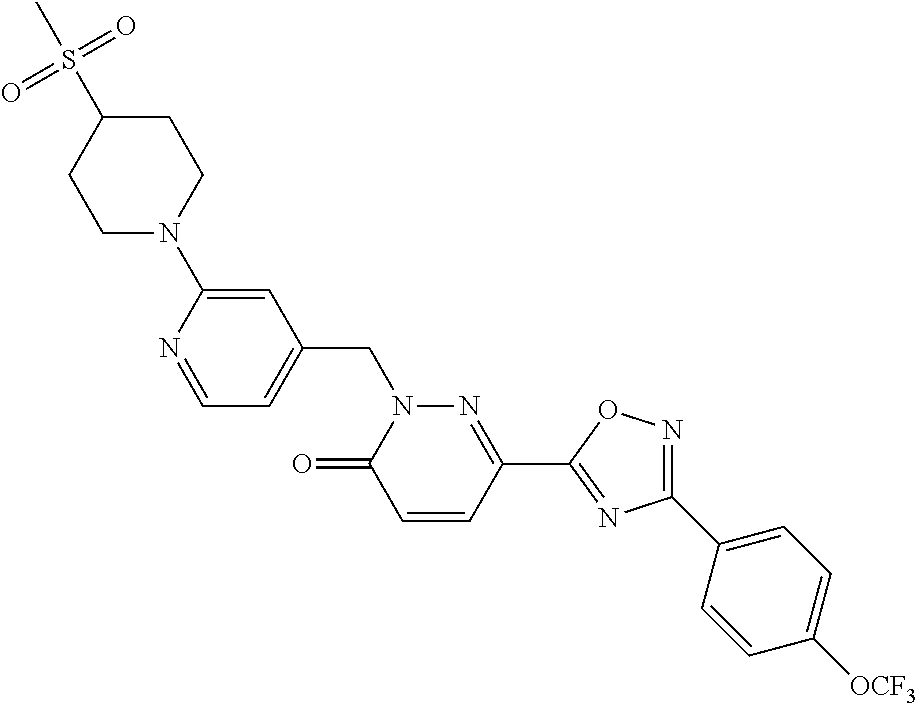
C1=NC(N2CCC(S(=O)(C)=O)CC2)=CC(CN2C(=O)C=CC(C3=NC(C4=CC=C([OCF3])C=C4)=NO3)=N2)=C1
